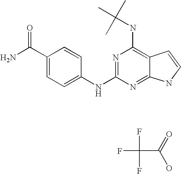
NC(C1=CC=C(NC2=NC(NC(C)(C)C)=C3C(=N2)NC=C3)C=C1)=O.O=C(O)C(F)(F)F
